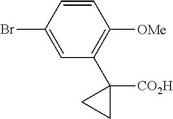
BrC1=CC(C2([CO2H])CC2)=C([OMe])C=C1
